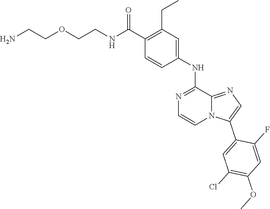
C1(C(NCCOCCN)=O)=C(CC)C=C(NC2=NC=CN3C2=NC=C3C2=CC(Cl)=C(OC)C=C2F)C=C1
